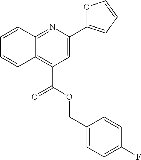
C1=CC2=NC(C3=CC=CO3)=CC(C(OCC3=CC=C(F)C=C3)=O)=C2C=C1
